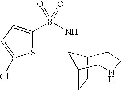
C12CCC(C1NS(=O)(=O)C1=CC=C(Cl)S1)CNCC2
